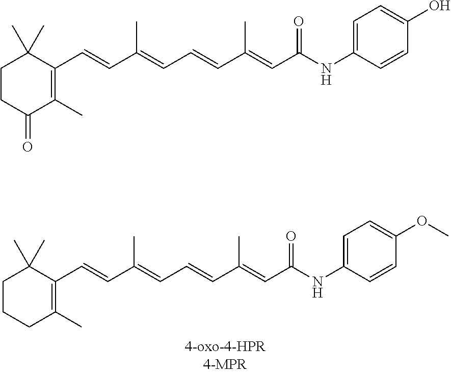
C1CCC(C)=C(C=CC(=CC=CC(=CC(NC2=CC=C(OC)C=C2)=O)C)C)C1(C)C.C1CC(=O)C(C)=C(C=CC(=CC=CC(=CC(NC2=CC=C(O)C=C2)=O)C)C)C1(C)C
